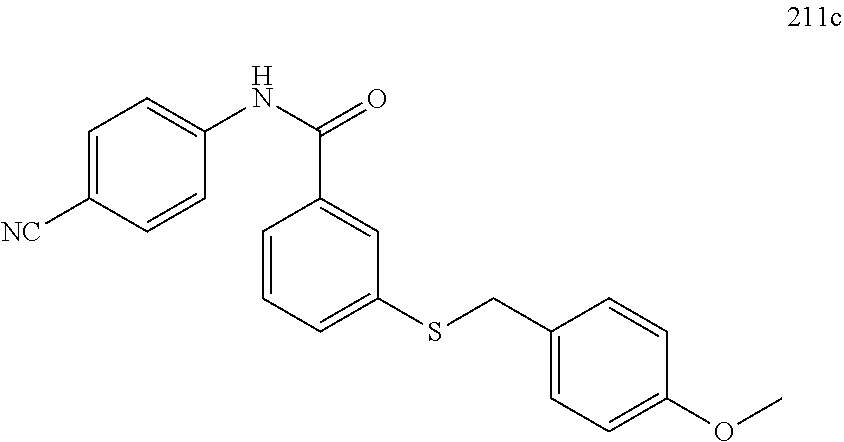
C1=C([NC])C=CC(NC(C2=CC(SCC3=CC=C(OC)C=C3)=CC=C2)=O)=C1
